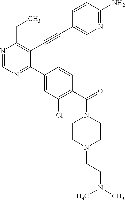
N1=CN=C(C2=CC(Cl)=C(C(=O)N3CCN(CCN(C)C)CC3)C=C2)C(C#CC2=CN=C(N)C=C2)=C1CC
